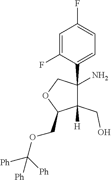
C1(N)(C2=CC=C(F)C=C2F)C([H])(CO)C(COC([Ph])([Ph])[Ph])OC1
